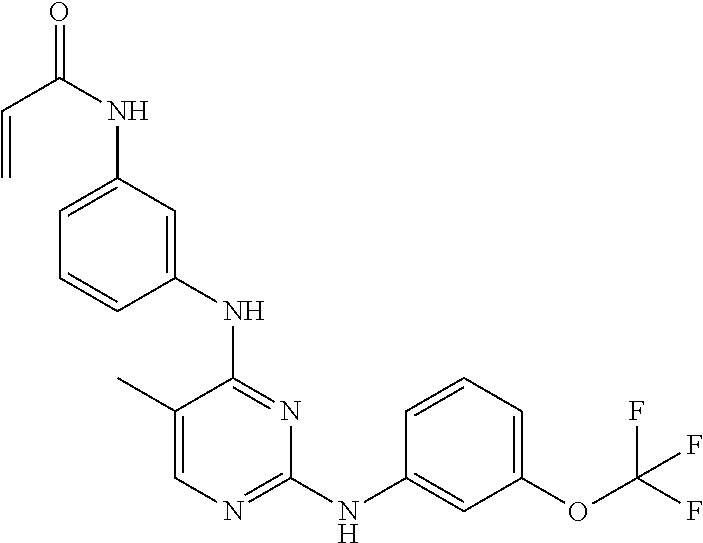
C1=C(C)C(NC2=CC(NC(=O)C=C)=CC=C2)=NC(NC2=CC(OC(F)(F)F)=CC=C2)=N1
